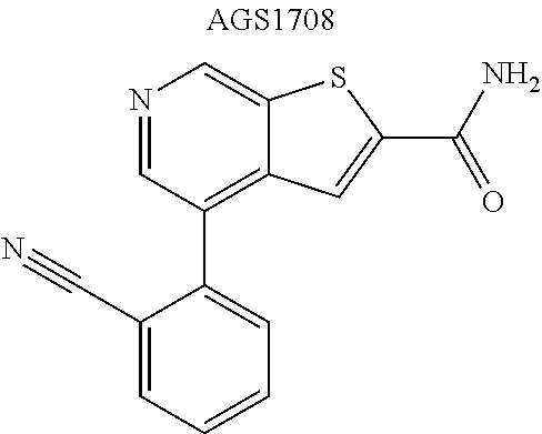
N1=CC(C2=CC=CC=C2C#N)=C2C(=C1)SC(C(N)=O)=C2
